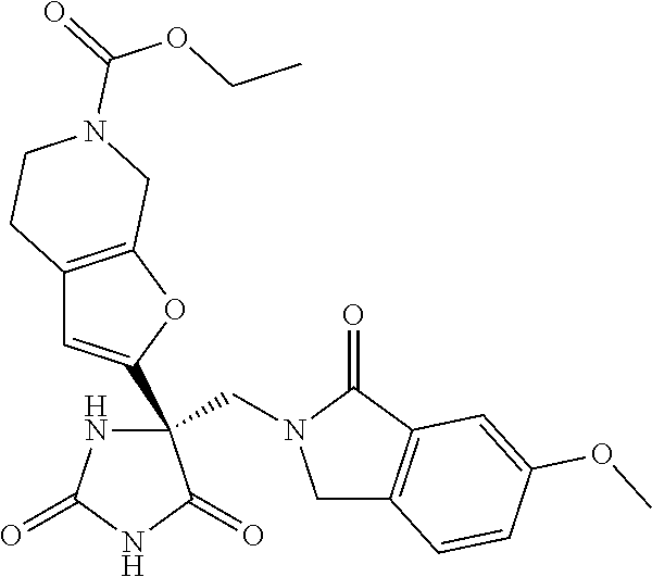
C(N1CC2=C(C1=O)C=C(OC)C=C2)C1(C2=CC3=C(O2)CN(C(=O)OCC)CC3)NC(=O)NC1=O
